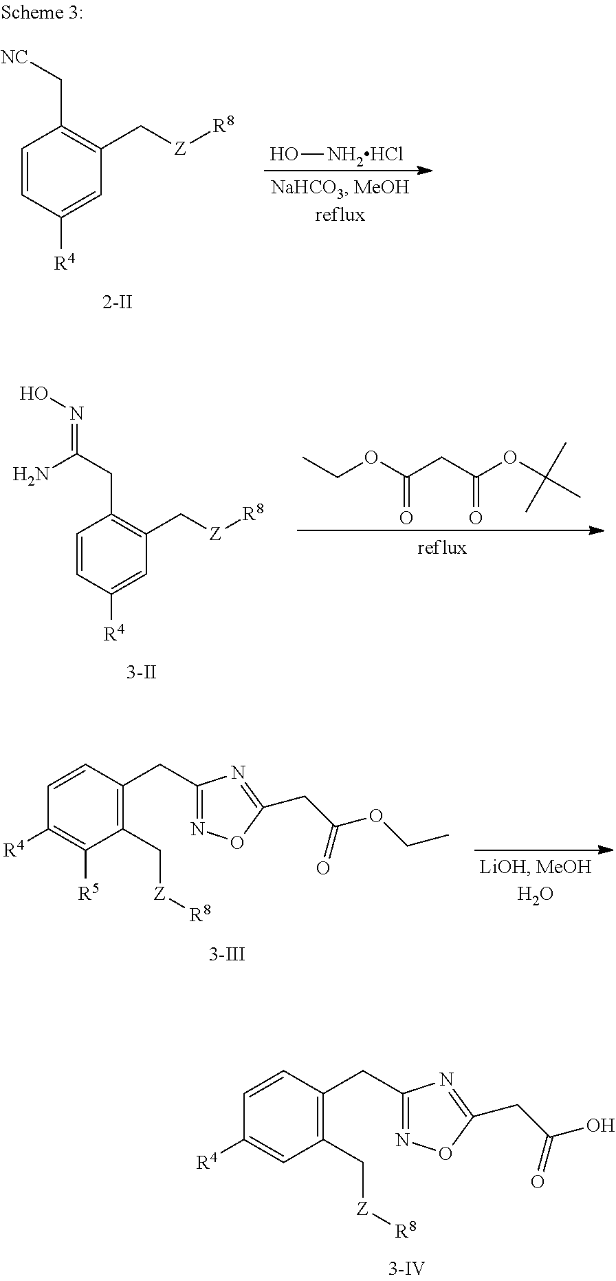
C1=CC(CC2=NOC(CC(O)=O)=N2)=C(C[Z][R8])C=C1[R4].C1=CC([R4])=CC(C[Z][R8])=C1C[NC].O[NH2HCl].C1=CC([R4])=CC(C[Z][R8])=C1CC(=NO)N.CCOC(CC(OC(C)(C)C)=O)=O.C1=CC(CC2=NOC(CC(OCC)=O)=N2)=C(C[Z][R8])C([R5])=C1[R4]
